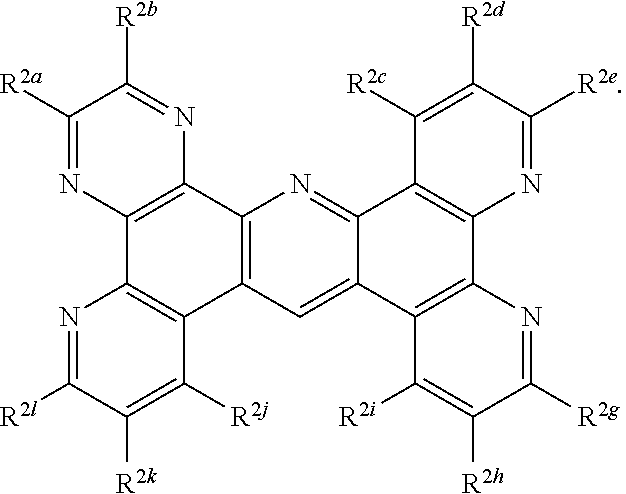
C1([R2a])=NC2=C(N=C1[R2b])C1=C(C3=C2N=C([R2l])C([R2k])=C3[R2j])C=C2C(=N1)C1=C(C3=C2C([R2i])=C([R2h])C([R2g])=N3)N=C([R2e])C([R2d])=C1[R2c]
